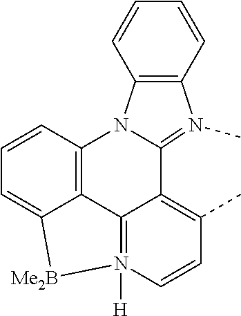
C12=C3C=CC=C1[Me2B]N1([H])=C2C(=C(C)C=C1)C1=N(C)C2=C(C=CC=C2)N31
